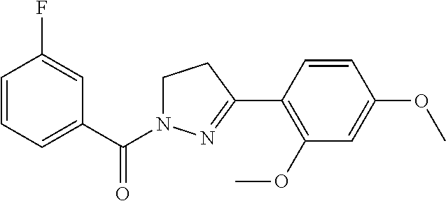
C1=CC=C(C(=O)N2CCC(C3=C(OC)C=C(OC)C=C3)=N2)C=C1F
